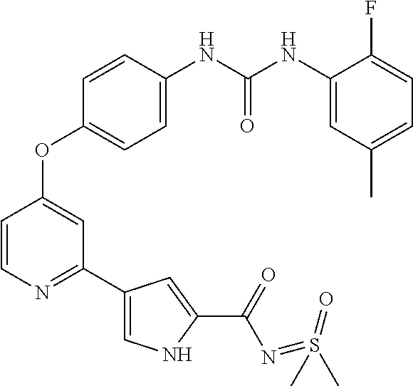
C1=CN=C(C2=CNC(C(N=S(=O)(C)C)=O)=C2)C=C1OC1=CC=C(NC(NC2=CC(C)=CC=C2F)=O)C=C1
